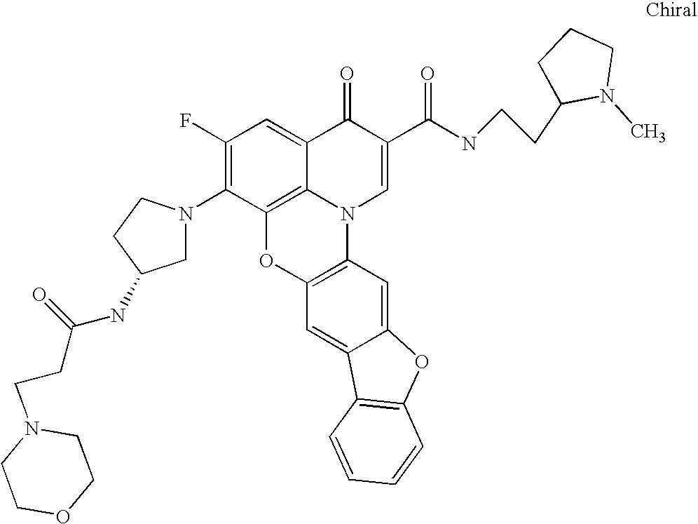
C1(F)=C(N2CC(NC(CCN3CCOCC3)=O)CC2)C2=C3C(=C1)C(=O)C(C(NCCC1N(C)CCC1)=O)=CN3C1=C(O2)C=C2C(=C1)OC1=C2C=CC=C1
